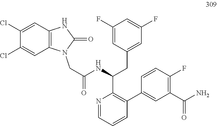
C12=C(N(CC(NC(CC3=CC(F)=CC(F)=C3)C3=C(C4=CC(C(N)=O)=C(F)C=C4)C=CC=N3)=O)C(=O)N1)C=C(Cl)C(Cl)=C2
